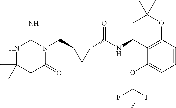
CC1(C)NC(=N)N(CC2CC2C(NC2C3=C(OC(C)(C)C2)C=CC=C3OC(F)(F)F)=O)C(=O)C1
